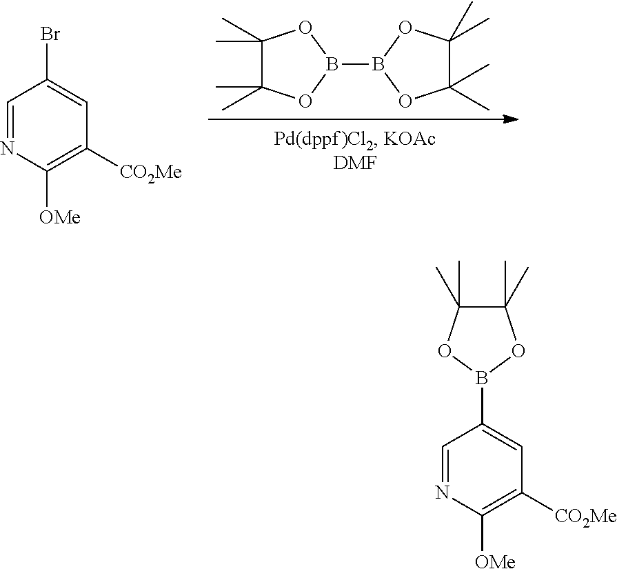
B1(B2OC(C)(C)C(C)(C)O2)OC(C)(C)C(C)(C)O1.C1=NC([OMe])=C([CO2Me])C=C1Br.C1=NC([OMe])=C([CO2Me])C=C1B1OC(C)(C)C(C)(C)O1
